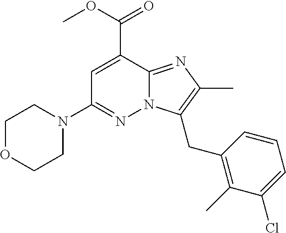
N1(C2=NN3C(=NC(C)=C3CC3=C(C)C(Cl)=CC=C3)C(C(=O)OC)=C2)CCOCC1
